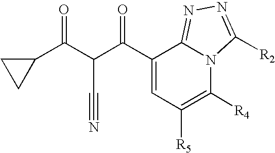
C(C1=CC([R5])=C([R4])N2C1=NN=C2[R2])(=O)C(C(C1CC1)=O)C#N
